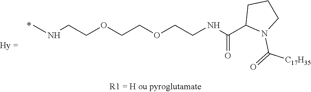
C(OCCNC(C1N(C(=O)[C17H35])CCC1)=O)COCCNC
